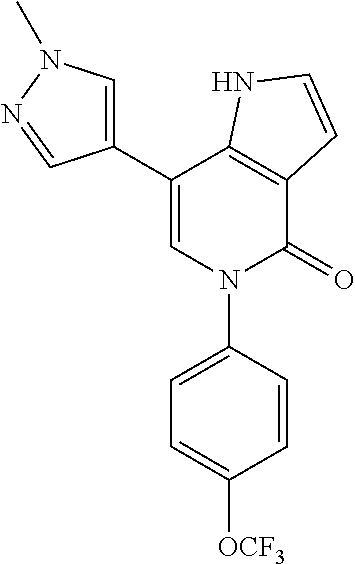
C1(C2=CN(C)N=C2)=CN(C2=CC=C([OCF3])C=C2)C(=O)C2=C1NC=C2
